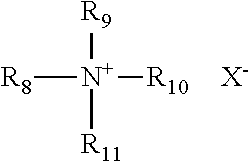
[N+]([R8])([R10])([R11])[R9].[X-]
